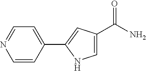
C1=CC(C2=CC(C(=O)N)=CN2)=CC=N1
